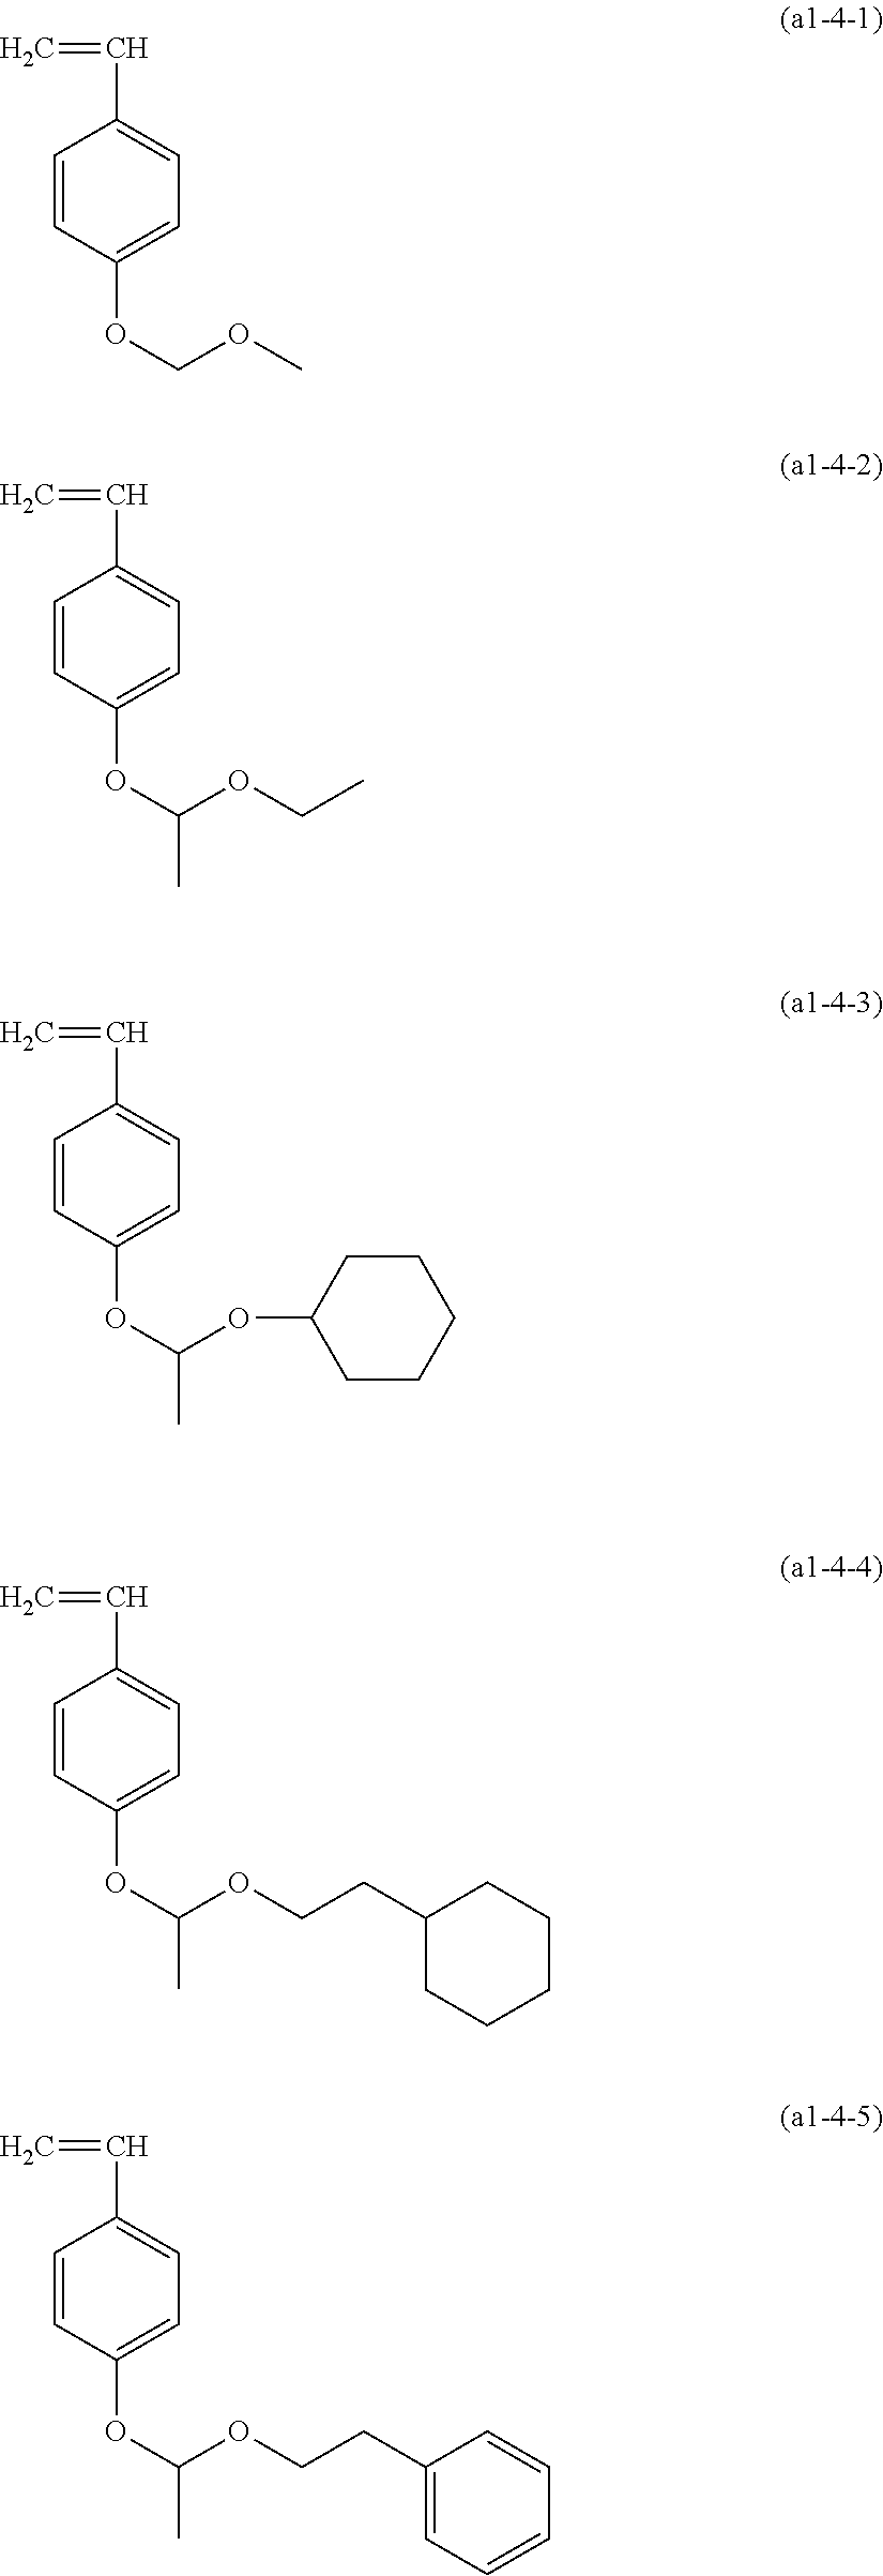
C=CC1=CC=C(OCOC)C=C1.C=CC1=CC=C(OC(OCC)C)C=C1.C=CC1=CC=C(OC(OC2CCCCC2)C)C=C1.C=CC1=CC=C(OC(OCCC2CCCCC2)C)C=C1.C=CC1=CC=C(OC(OCCC2=CC=CC=C2)C)C=C1
